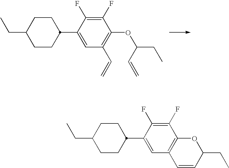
C1CC(C2=CC(C=C)=C(OC(CC)C=C)C(F)=C2F)CCC1CC.C1CC(C2=CC3=C(C(F)=C2F)OC(CC)C=C3)CCC1CC
